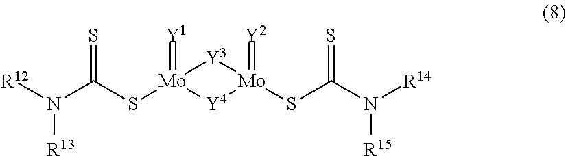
[R13]N([R12])C(S[Mo]1(=[Y1])[Y4][Mo](SC(N([R14])[R15])=S)(=[Y2])[Y3]1)=S
